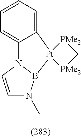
C1=CN2B(N1C)[Pt]1(C3=CC=CC=C23)[PMe2]C[PMe2]1
